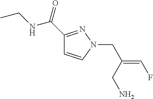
C1(C(=O)NCC)=NN(CC(=CF)CN)C=C1
